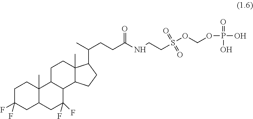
C1C(F)(F)CC2C(C)(C1)C1C(C(F)(F)C2)C2C(C)(CC1)C(C(C)CCC(NCCS(=O)(=O)OCOP(=O)(O)O)=O)CC2
